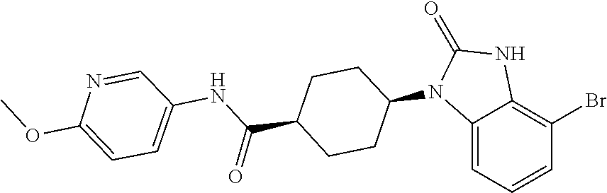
O=C1NC2=C(Br)C=CC=C2N1C1CCC(C(NC2=CC=C(OC)N=C2)=O)CC1
